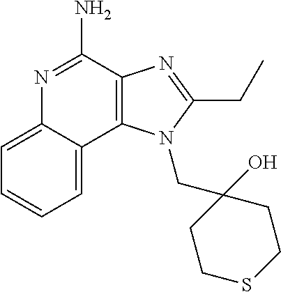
C12=C(C(N)=NC3=CC=CC=C13)N=C(CC)N2CC1(O)CCSCC1
